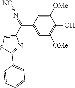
C1(C(C2=CSC(C3=CC=CC=C3)=N2)=N[NC])=CC([OMe])=C(O)C([OMe])=C1
